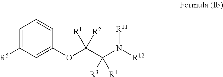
C1([R5])=CC=CC(OC(C(N([R12])[R11])([R4])[R3])([R1])[R2])=C1
